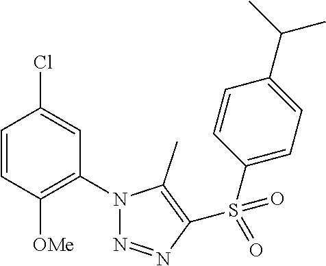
C1=CC([OMe])=C(N2N=NC(S(C3=CC=C(C(C)C)C=C3)(=O)=O)=C2C)C=C1Cl
